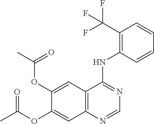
C1=C(OC(=O)C)C(OC(C)=O)=CC2=C1C(NC1=C(C(F)(F)F)C=CC=C1)=NC=N2
